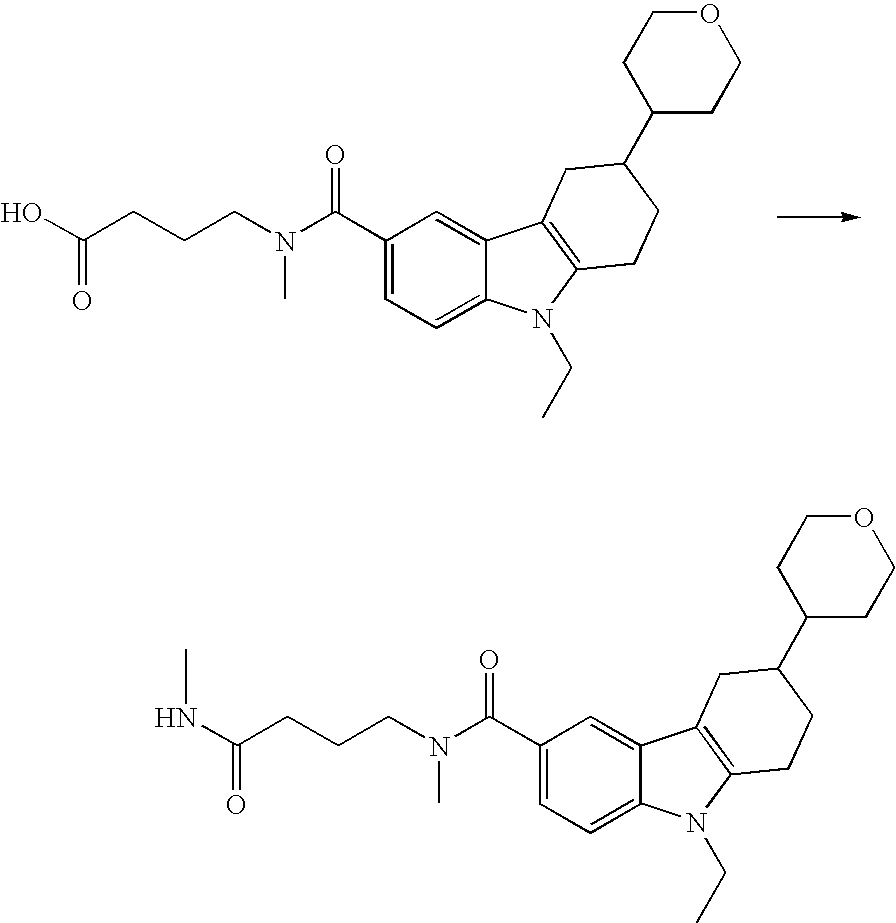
C1(C(N(CCCC(NC)=O)C)=O)=CC=C2C(=C1)C1=C(N2CC)CCC(C2CCOCC2)C1.C1(C(N(CCCC(O)=O)C)=O)=CC=C2C(=C1)C1=C(N2CC)CCC(C2CCOCC2)C1
